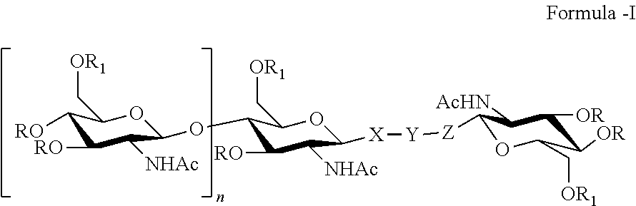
O(C1OC(C[OR1])C([RO])C([RO])C1[NHAc])C1C(C[OR1])OC([X][Y][Z]C2C([AcHN])C([OR])C([OR])C(C[OR1])O2)C([NHAc])C1[RO]
